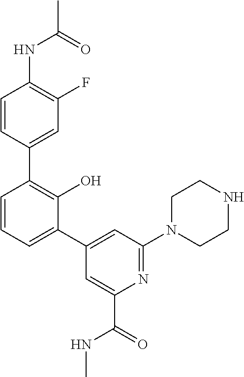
C1=CC=C(C2=CC(N3CCNCC3)=NC(C(=O)NC)=C2)C(O)=C1C1=CC(F)=C(NC(C)=O)C=C1
